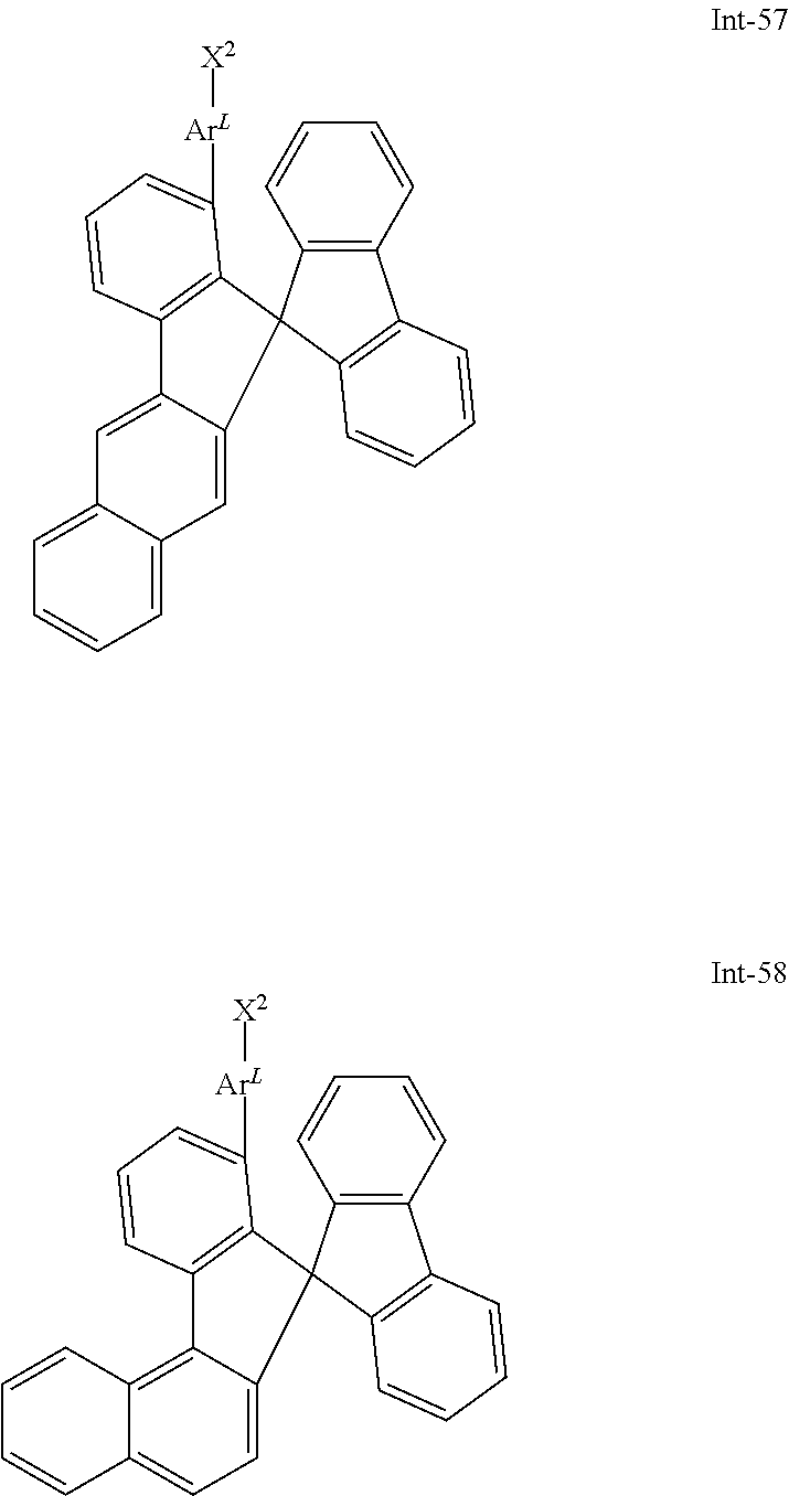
C12=C(C=CC=C1)C1=C(C=CC=C1)C21C2=C(C=CC=C2[ArL][X2])C2=CC3=CC=CC=C3C=C12.C12=C(C=CC=C1)C1=C(C=CC=C1)C21C2=C(C=CC=C2[ArL][X2])C2=C3C(=CC=C12)C=CC=C3
